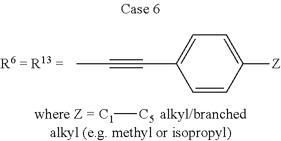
C1=CC([Z])=CC=C1C#CC.[C1][C5]
